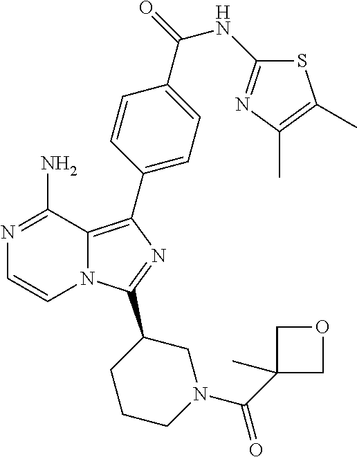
N12C(=C(C3=CC=C(C(=O)NC4=NC(C)=C(C)S4)C=C3)N=C1C1CCCN(C(C3(C)COC3)=O)C1)C(N)=NC=C2
